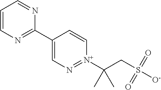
C1=CN=C(C2=CN=[N+](C(CS([O-])(=O)=O)(C)C)C=C2)N=C1
